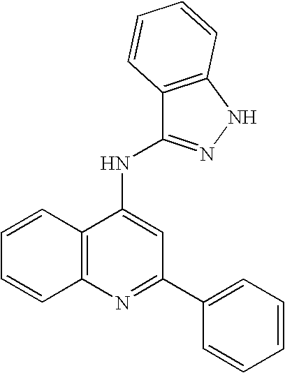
N1=C(C2=CC=CC=C2)C=C(NC2=NNC3=C2C=CC=C3)C2=C1C=CC=C2
